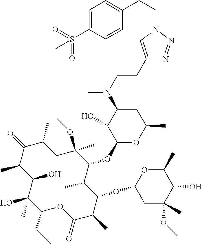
C1(CC)C(C)(O)C(O)C(C)C(=O)C(C)CC(OC)(C)C(OC2OC(C)CC(N(C)CCC3=CN(CCC4=CC=C(S(=O)(=O)C)C=C4)N=N3)C2O)C(C)C(OC2CC(C)(OC)C(O)C(C)O2)C(C)C(=O)O1
